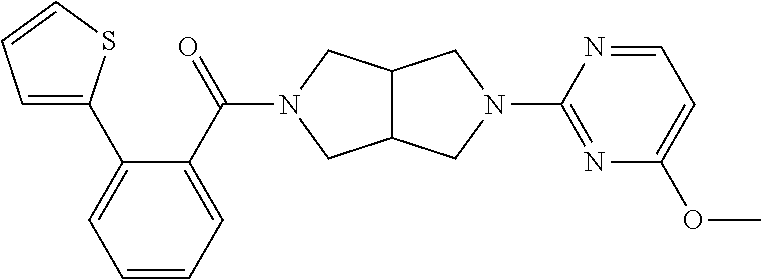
C12C(CN(C(C3=CC=CC=C3C3=CC=CS3)=O)C1)CN(C1=NC(OC)=CC=N1)C2
